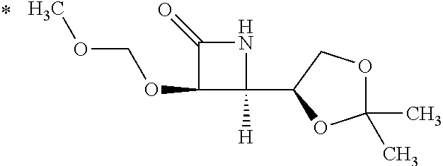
C1(OCOC)C(C2OC(C)(C)OC2)([H])NC1=O
